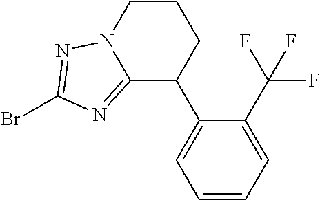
C12=NC(Br)=NN1CCCC2C1=CC=CC=C1C(F)(F)F
